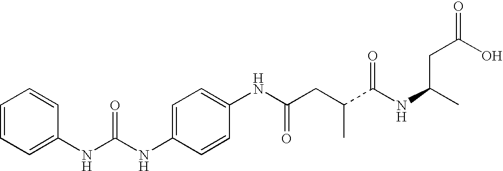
C1=C(NC(NC2=CC=CC=C2)=O)C=CC(NC(CC(C(NC(C)CC(=O)O)=O)C)=O)=C1
